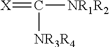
[X]=C([NR3R4])[NR1R2]
